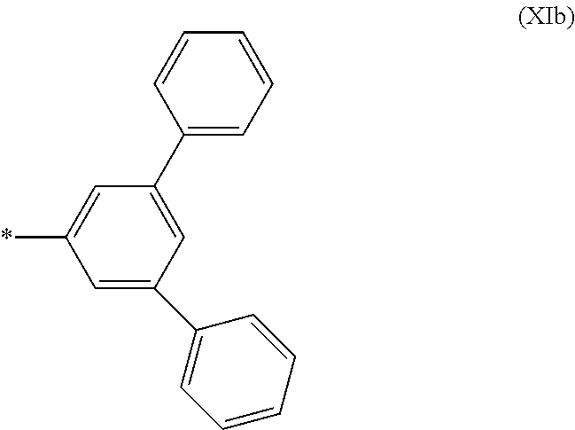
C1=C(C2=CC=CC=C2)C=C(C2=CC=CC=C2)C=C1*
